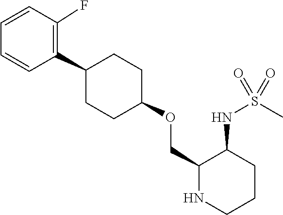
C1(C2CCC(OCC3C(NS(C)(=O)=O)CCCN3)CC2)=C(F)C=CC=C1
